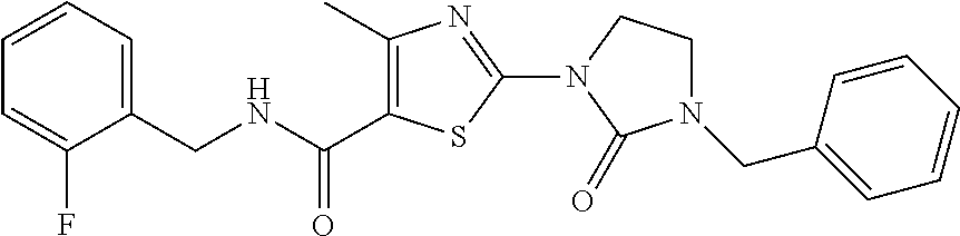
C1(C)=C(C(NCC2=CC=CC=C2F)=O)SC(N2C(=O)N(CC3=CC=CC=C3)CC2)=N1
